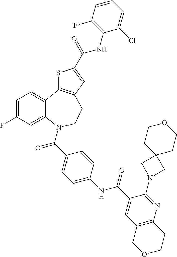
C1=C(F)C=C2C(=C1)C1=C(CCN2C(C2=CC=C(NC(C3=CC4=C(N=C3N3CC5(C3)CCOCC5)CCOC4)=O)C=C2)=O)C=C(C(=O)NC2=C(F)C=CC=C2Cl)S1
